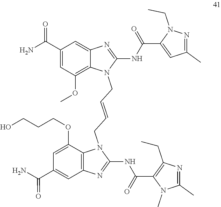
C1(NC(C2=C(CC)N=C(C)N2C)=O)=NC2=C(N1CC=CCN1C(NC(=O)C3=CC(C)=NN3CC)=NC3=CC(C(N)=O)=CC(OC)=C13)C(OCCCO)=CC(C(=O)N)=C2
